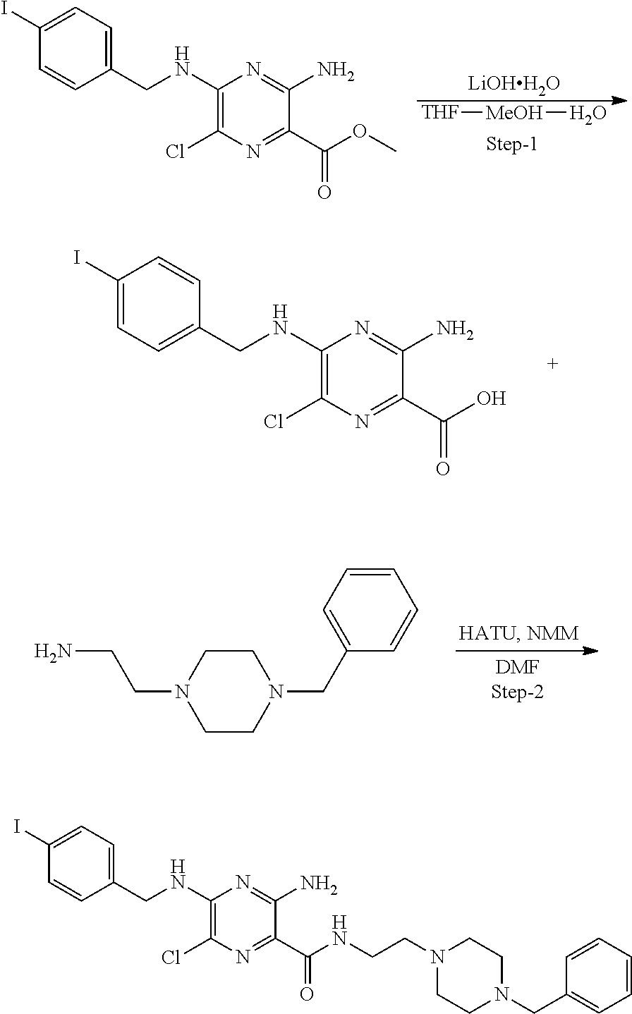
NC1=NC(NCC2=CC=C(I)C=C2)=C(Cl)N=C1C(OC)=O.[THF][MeOH]O.[LiOHH2O].NC1=NC(NCC2=CC=C(I)C=C2)=C(Cl)N=C1C(=O)O.C1CN(CCN)CCN1CC1=CC=CC=C1.NC1=NC(NCC2=CC=C(I)C=C2)=C(Cl)N=C1C(=O)NCCN1CCN(CC2=CC=CC=C2)CC1
